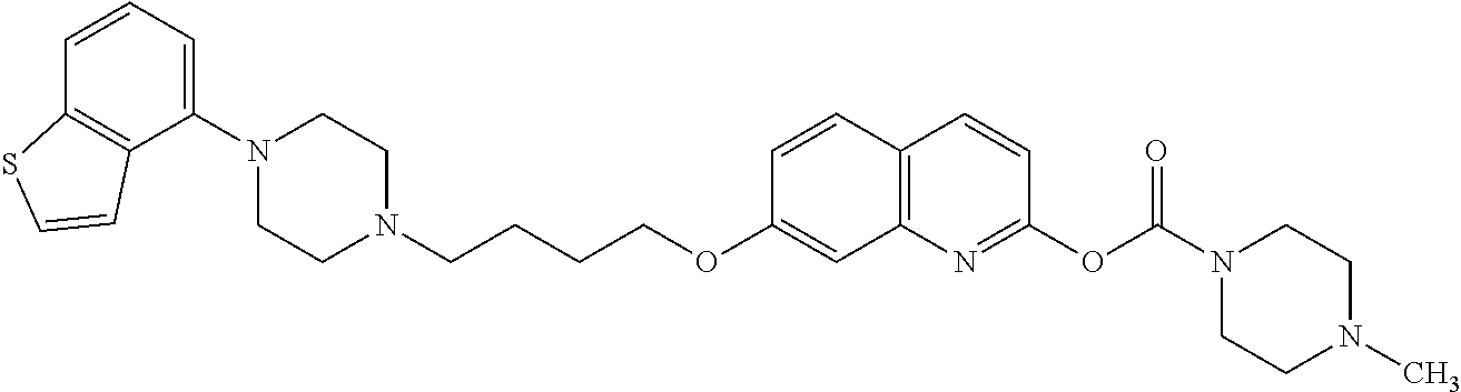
C1(N2CCN(CCCCOC3=CC4=C(C=C3)C=CC(OC(=O)N3CCN(C)CC3)=N4)CC2)=CC=CC2=C1C=CS2
